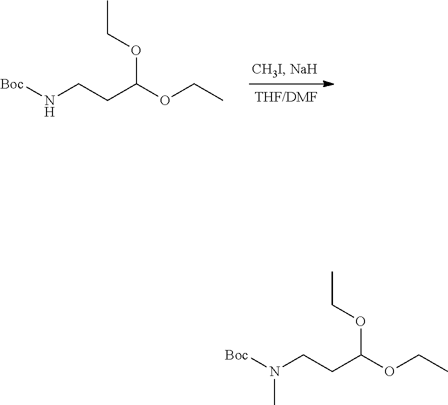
[THF/DMF].C(OCC)(CCN[Boc])OCC.C(OCC)(CCN([Boc])C)OCC
